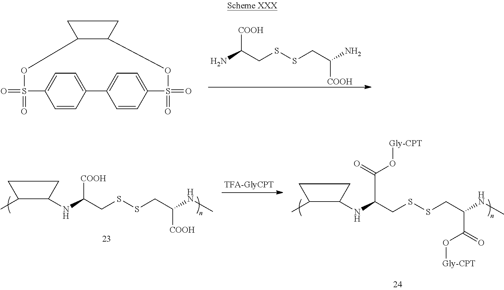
C12C(CC1)OS(=O)(=O)C1=CC=C(C3=CC=C(S(=O)(=O)O2)C=C3)C=C1.NC(CSSCC(N)[COOH])[COOH].N(C(CSSCC(NC)[COOH])[COOH])C1C(C)CC1.N(C(CSSCC(NC)C(=O)O[Gly-CPT])C(=O)O[Gly-CPT])C1C(C)CC1
